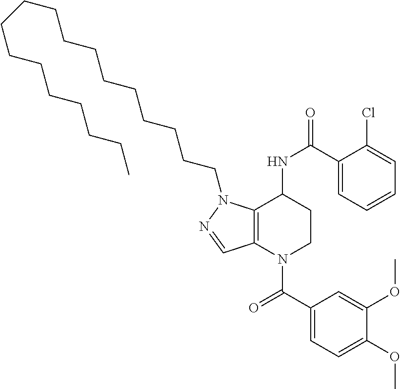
C1(C(=O)N2CCC(NC(=O)C3=CC=CC=C3Cl)C3=C2C=NN3CCCCCCCCCCCCCCCCCC)=CC=C(OC)C(OC)=C1
